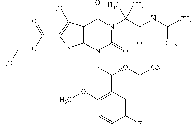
C12=C(C(C)=C(C(OCC)=O)S1)C(=O)N(C(C(=O)NC(C)C)(C)C)C(=O)N2CC(C1=C(OC)C=CC(F)=C1)OC[CN]
